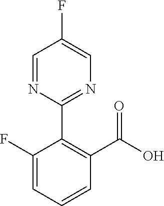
C1=NC(C2=C(C(O)=O)C=CC=C2F)=NC=C1F
